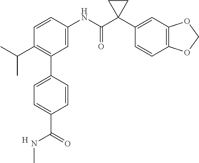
C1=C(NC(C2(C3=CC4=C(C=C3)OCO4)CC2)=O)C=CC(C(C)C)=C1C1=CC=C(C(NC)=O)C=C1.[H]
